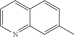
C1=CN=C2C(=C1)C=CC(C)=C2
